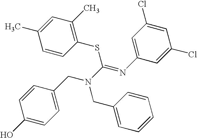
C1=C(CN(C(=NC2=CC(Cl)=CC(Cl)=C2)SC2=C(C)C=C(C)C=C2)CC2=CC=CC=C2)C=CC(O)=C1
